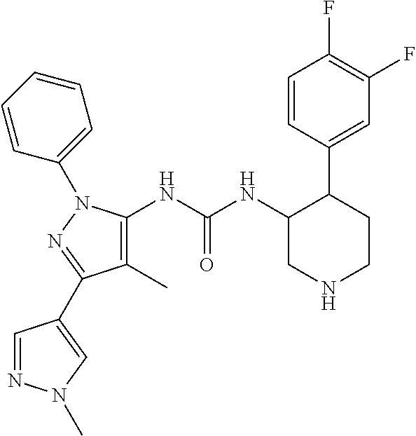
C1(C)=C(NC(NC2CNCCC2C2=CC(F)=C(F)C=C2)=O)N(C2=CC=CC=C2)N=C1C1=CN(C)N=C1
